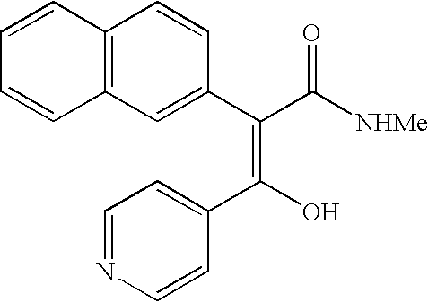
C1=CC=CC2=C1C=CC(C(=C(O)C1=CC=NC=C1)C(=O)[NHMe])=C2
